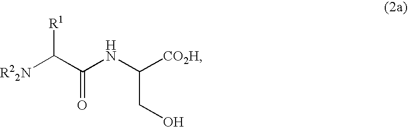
[R22N]C(C(NC([CO2H])CO)=O)[R1]
